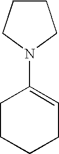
C1CCN(C2=CCCCC2)C1
